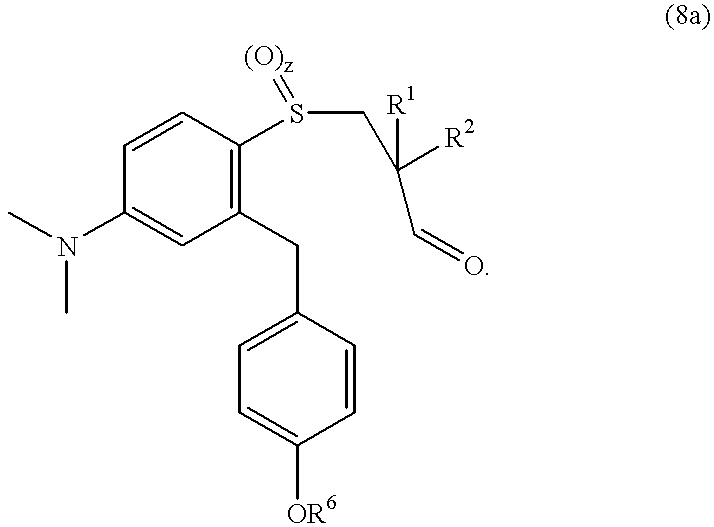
C1(N(C)C)=CC(CC2=CC=C([OR6])C=C2)=C(S(CC(C=O)([R2])[R1])=[(O)z])C=C1
